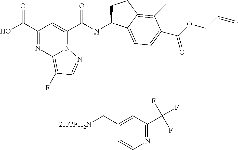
C1(C(O)=O)=NC2=C(F)C=NN2C(C(NC2CCC3=C(C)C(C(OCC=C)=O)=CC=C23)=O)=C1.C1(C[2HClH2N])=CC(C(F)(F)F)=NC=C1
